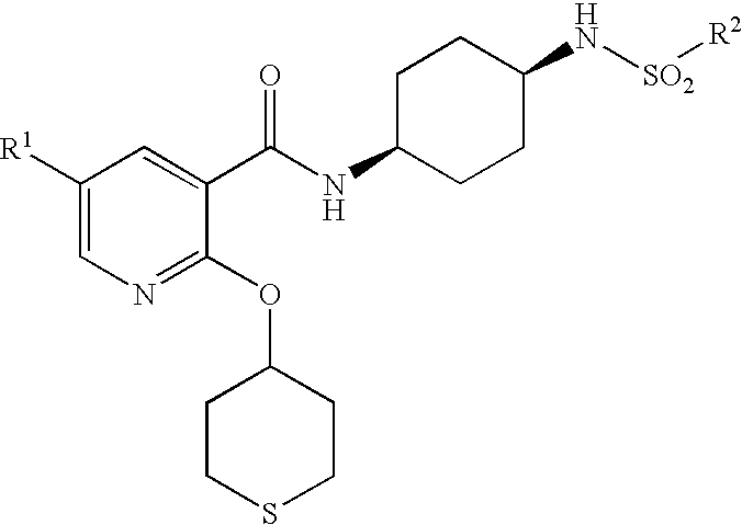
C1CSCCC1OC1=NC=C([R1])C=C1C(NC1CCC(N[SO2][R2])CC1)=O
